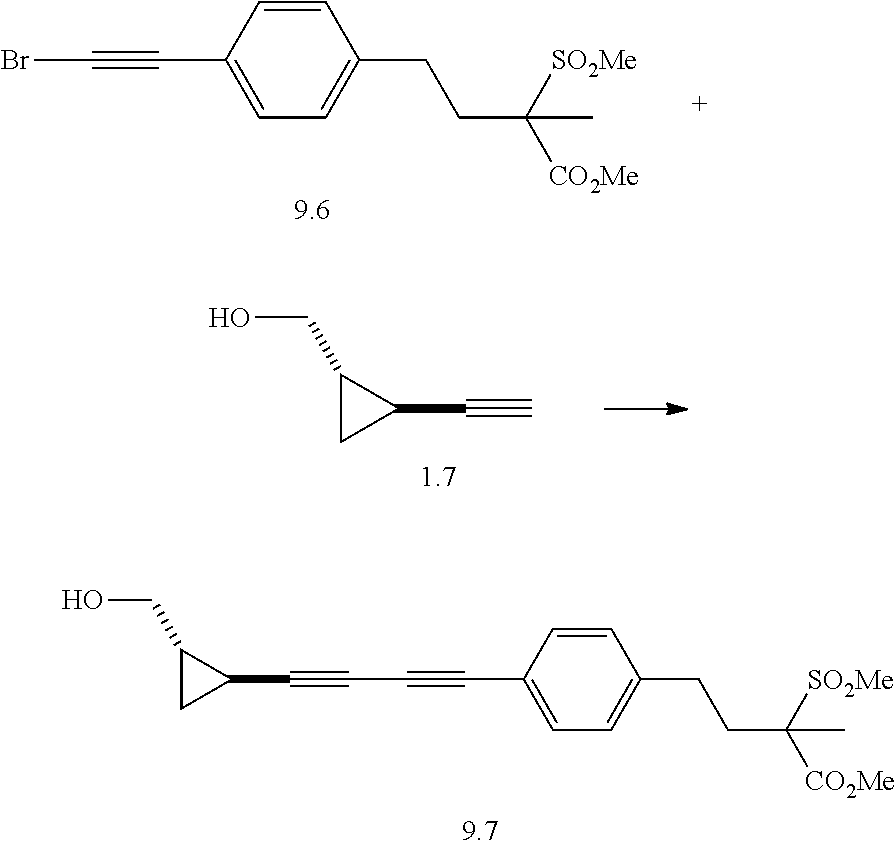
BrC#CC1=CC=C(CCC([SO2Me])([CO2Me])C)C=C1.OCC1CC1C#C.C(C#CC1=CC=C(CCC([SO2Me])([CO2Me])C)C=C1)#CC1C(CO)C1
